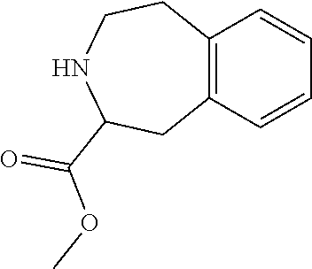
O(C)C(=O)C1CC2=C(CCN1)C=CC=C2
